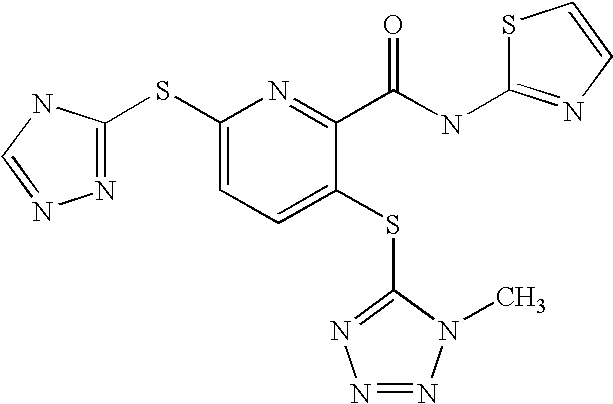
C1(SC2=NN=CN2)=CC=C(SC2=NN=NN2C)C(C(NC2=NC=CS2)=O)=N1
